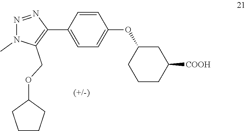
C1=C(C2=C(COC3CCCC3)N(C)N=N2)C=CC(OC2CCCC([COOH])C2)=C1
